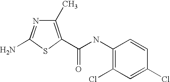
NC1=NC(C)=C(C(NC2=C(Cl)C=C(Cl)C=C2)=O)S1
